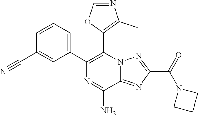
C1=CC=C(C2=C(C3=C(C)N=CO3)N3C(=NC(C(N4CCC4)=O)=N3)C(N)=N2)C=C1C#N
